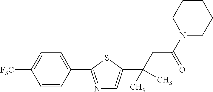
C1=CC(C2=NC=C(C(CC(N3CCCCC3)=O)(C)C)S2)=CC=C1[F3C]
